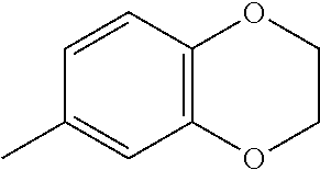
C1=CC2=C(C=C1C)OCCO2
